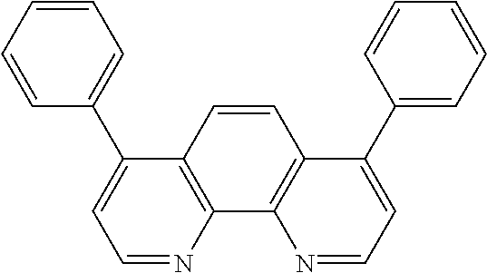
C1=NC2=C(C(C3=CC=CC=C3)=C1)C=CC1=C2N=CC=C1C1=CC=CC=C1
